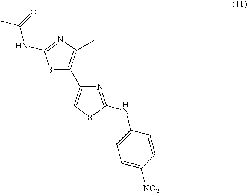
S1C(C2=CSC(NC3=CC=C([NO2])C=C3)=N2)=C(C)N=C1NC(C)=O
